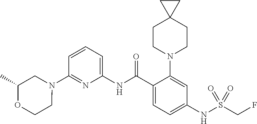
N1(C2=NC(NC(C3=CC=C(NS(CF)(=O)=O)C=C3N3CCC4(CC3)CC4)=O)=CC=C2)CC(C)OCC1
